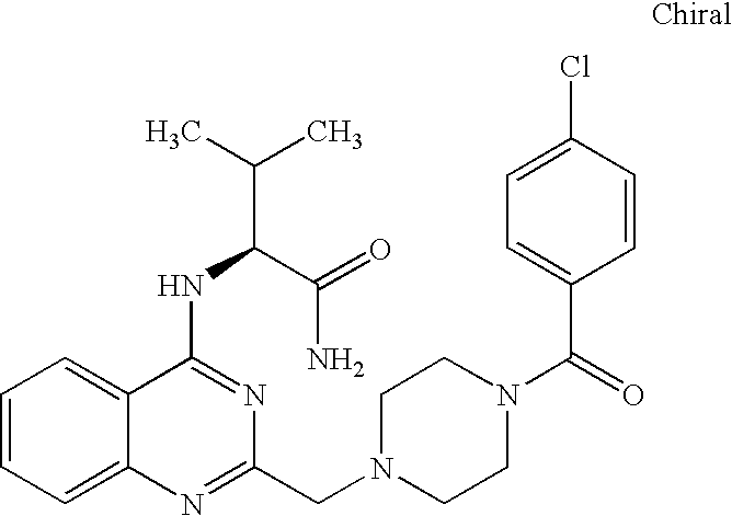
C1=CC=C2C(=C1)C(NC(C(C)C)C(=O)N)=NC(CN1CCN(C(C3=CC=C(Cl)C=C3)=O)CC1)=N2
